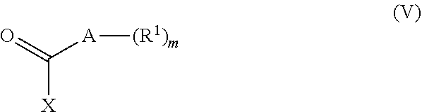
[X]C([A][(R1)m])=O
